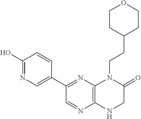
C1(C2=NC3=C(N=C2)NCC(=O)N3CCC2CCOCC2)=CN=C(O)C=C1
